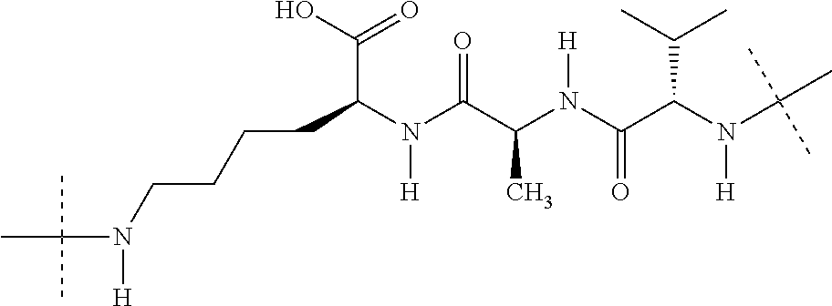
C(C(N(C(C(N(C(C(N(C(C)(C)C)[H])C(C)C)=O)[H])C)=O)[H])C(O)=O)CCCN(C(C)(C)C)[H]
